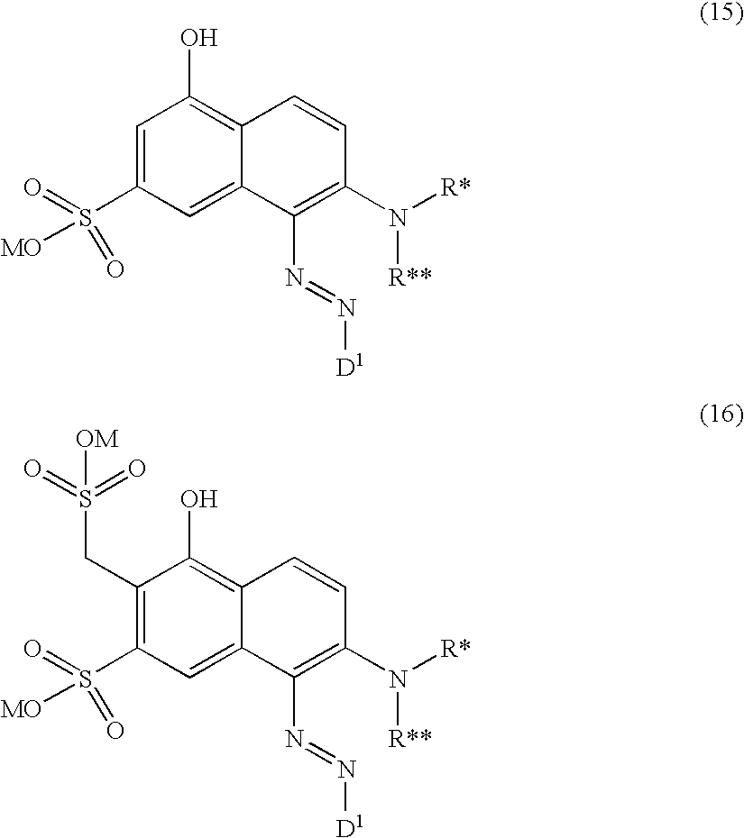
C1=C(S(=O)([MO])=O)C=C2C(=C1O)C=CC(N([R**])[R*])=C2N=N[D1].C1(CS(=O)(=O)[OM])=C(S(=O)([MO])=O)C=C2C(=C1O)C=CC(N([R**])[R*])=C2N=N[D1]
